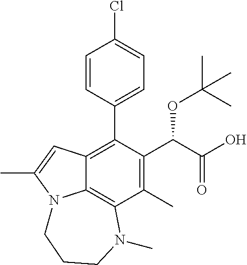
C1=CC(C2=C3C4=C(C(C)=C2C(C(=O)O)OC(C)(C)C)N(C)CCCN4C(C)=C3)=CC=C1Cl
